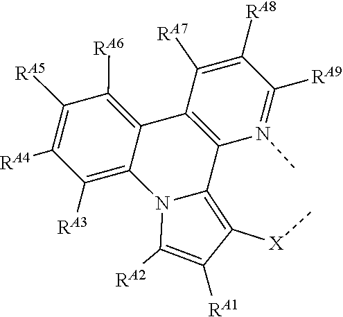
C1([RA6])=C2C3=C(N(C)=C([RA9])C([RA8])=C3[RA7])C3=C([X]C)C([RA1])=C([RA2])N3C2=C([RA3])C([RA4])=C1[RA5]
